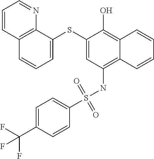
C1=C(SC2=CC=CC3=C2N=CC=C3)C(O)=C2C(=C1NS(C1=CC=C(C(F)(F)F)C=C1)(=O)=O)C=CC=C2
